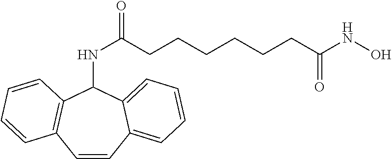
C1=CC2=CC=CC=C2C(NC(CCCCCCC(NO)=O)=O)C2=C1C=CC=C2
